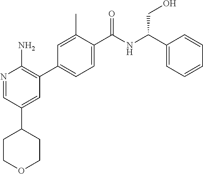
N1=CC(C2CCOCC2)=CC(C2=CC=C(C([NH]C(C3=CC=CC=C3)CO)=O)C(C)=C2)=C1N
